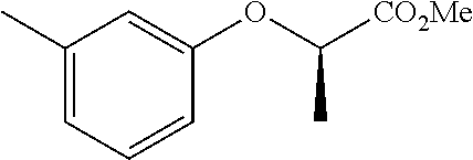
C1(C)=CC=CC(OC([CO2Me])C)=C1
